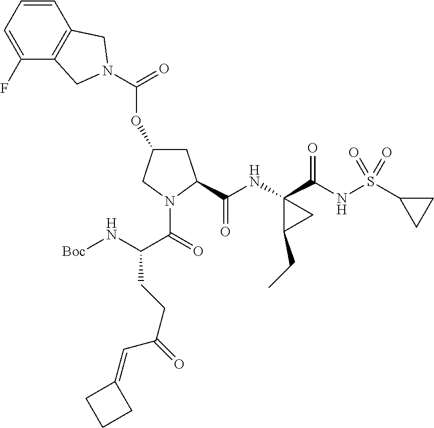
O(C1CC(C(NC2(C(NS(C3CC3)(=O)=O)=O)C(CC)C2)=O)N(C(=O)C(CCC(=O)C=C2CCC2)N[Boc])C1)C(=O)N1CC2=C(C=CC=C2F)C1
